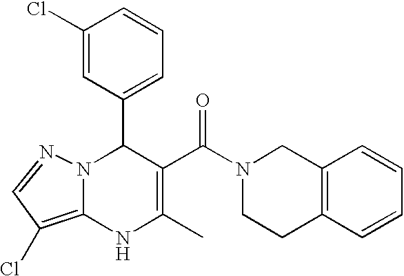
C1(Cl)=CC(C2N3C(=C(Cl)C=N3)NC(C)=C2C(=O)N2CCC3=C(C2)C=CC=C3)=CC=C1
